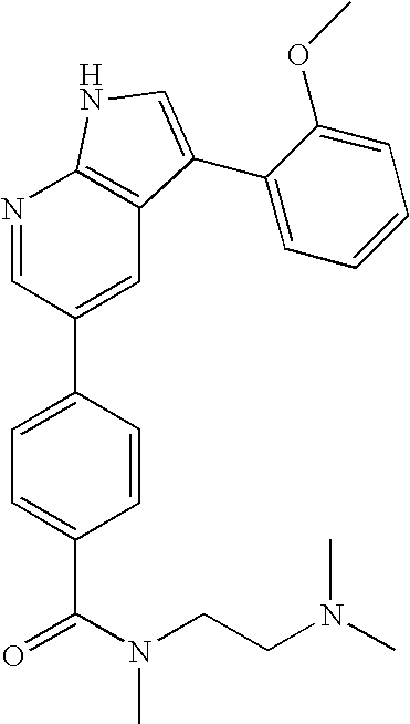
C1=CC(C2=CC3=C(N=C2)NC=C3C2=CC=CC=C2OC)=CC=C1C(N(CCN(C)C)C)=O
